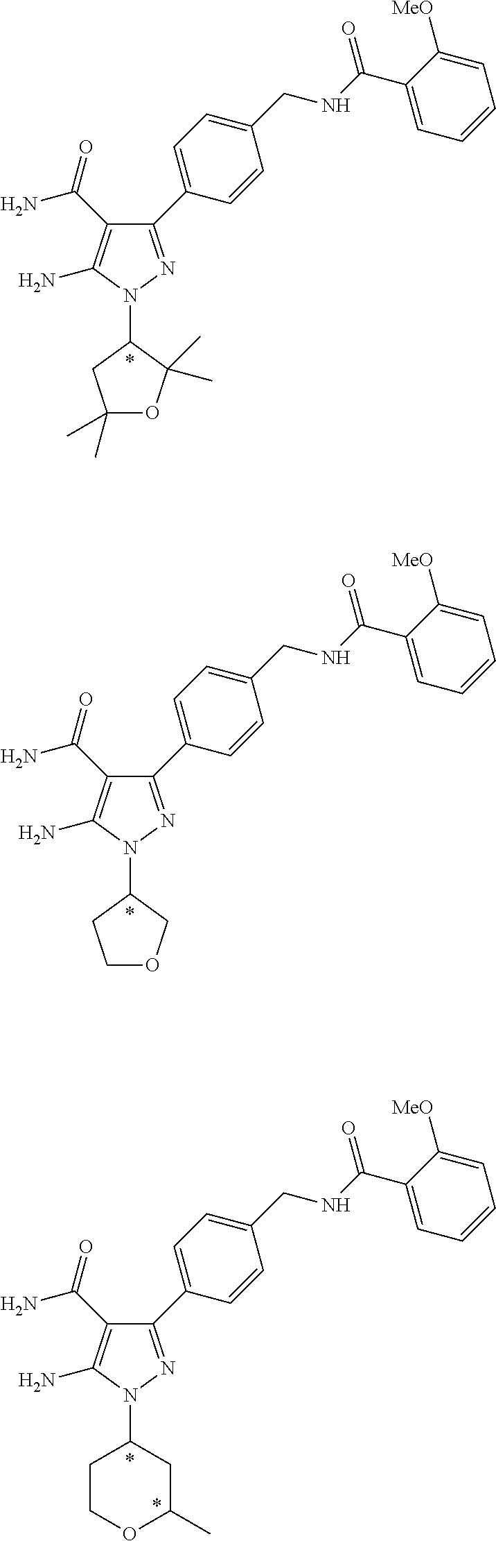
N1(C2CCOC2)N=C(C2=CC=C(CNC(C3=CC=CC=C3[MeO])=O)C=C2)C(C(N)=O)=C1N.N1(C2CC(C)(C)OC2(C)C)N=C(C2=CC=C(CNC(C3=CC=CC=C3[MeO])=O)C=C2)C(C(N)=O)=C1N.N1(C2CCOC(C)C2)N=C(C2=CC=C(CNC(C3=CC=CC=C3[MeO])=O)C=C2)C(C(N)=O)=C1N
